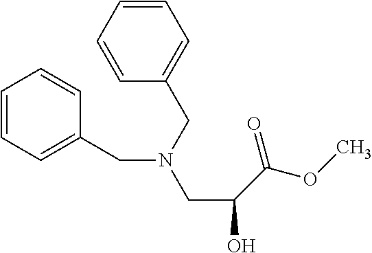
C1=CC=CC(CN(CC2=CC=CC=C2)CC(O)C(=O)OC)=C1
